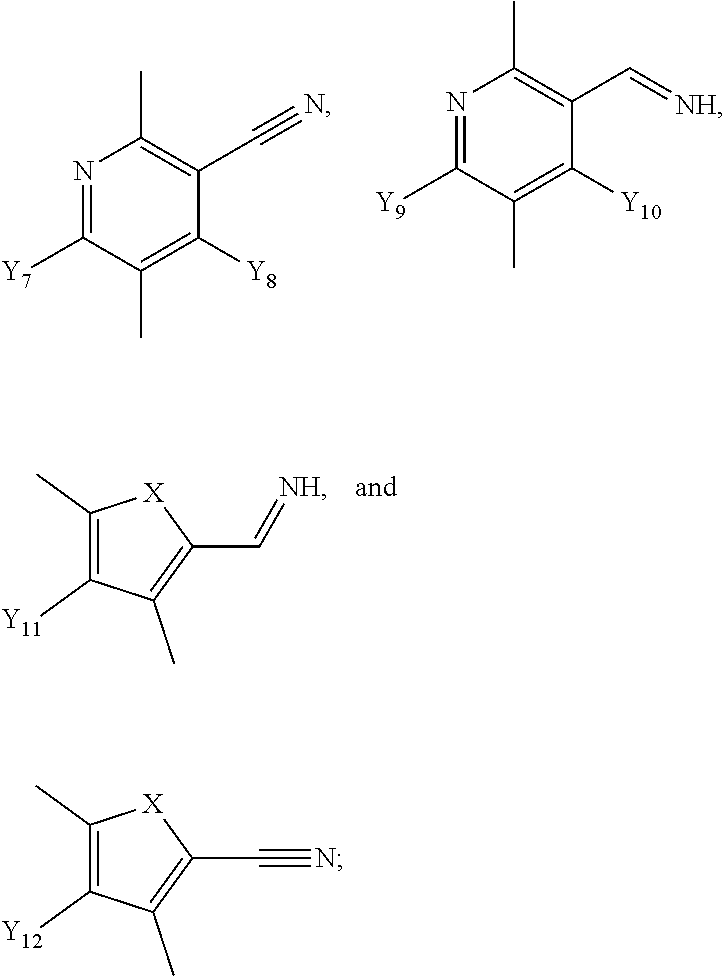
N1=C([Y7])C(C)=C([Y8])C(C#N)=C1C.N1=C([Y9])C(C)=C([Y10])C(C=[NH])=C1C.C1(C)=C([Y11])C(C)=C(C=[NH])[X]1.C1(C)=C([Y12])C(C)=C(C#N)[X]1
